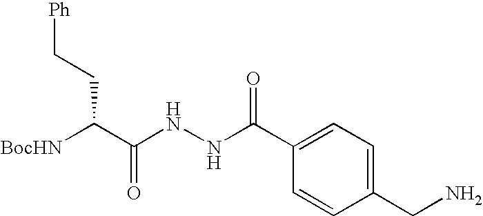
[BocHN]C(C(NNC(C1=CC=C(CN)C=C1)=O)=O)CC[Ph]
